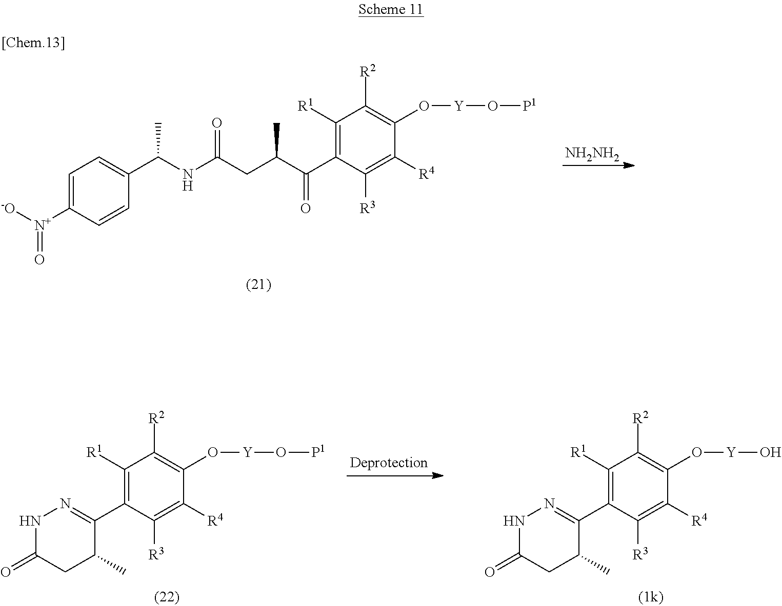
[NH2NH2].C1=C([N+](=O)[-O])C=CC(C(NC(CC(C(C2=C([R1])C([R2])=C(O[Y]O[P1])C([R4])=C2[R3])=O)C)=O)C)=C1.C1(C2=C([R1])C([R2])=C(O[Y]O[P1])C([R4])=C2[R3])=NNC(=O)CC1C.C1(C2=C([R1])C([R2])=C(O[Y]O)C([R4])=C2[R3])=NNC(=O)CC1C
